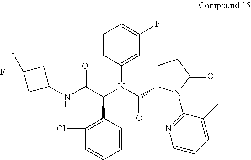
C1=C(N(C(=O)C2CCC(=O)N2C2=NC=CC=C2C)C(C(NC2CC(F)(F)C2)=O)C2=C(Cl)C=CC=C2)C=CC=C1F
